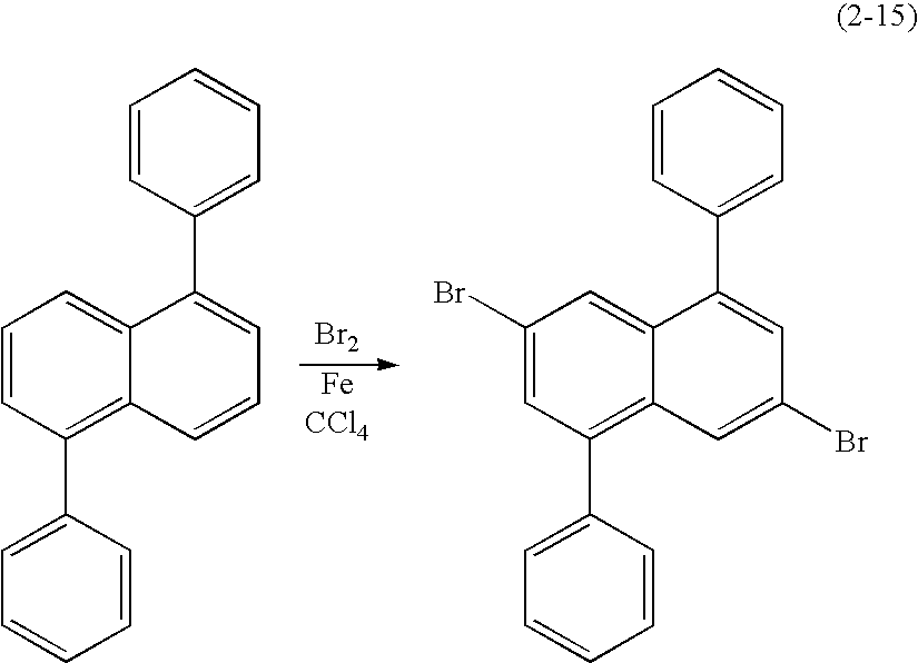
C12=CC=CC(C3=CC=CC=C3)=C1C=CC=C2C1=CC=CC=C1.C12=CC(Br)=CC(C3=CC=CC=C3)=C1C=C(Br)C=C2C1=CC=CC=C1.[Br2]
